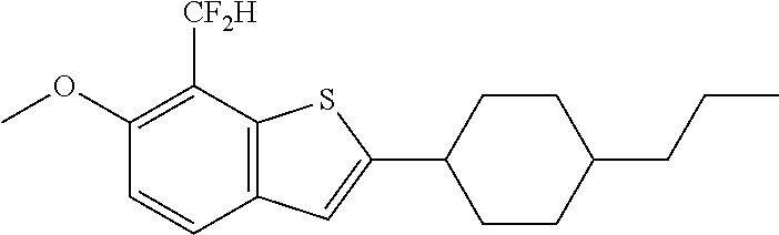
C1(OC)=C([CF2H])C2=C(C=C1)C=C(C1CCC(CCC)CC1)S2
